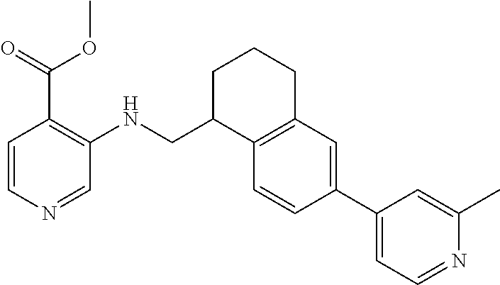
C1=CC(C2=CC=NC(C)=C2)=CC2=C1C(CNC1=C(C(OC)=O)C=CN=C1)CCC2
